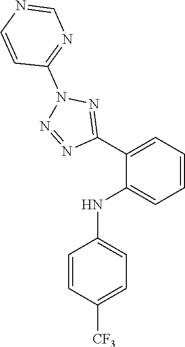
C1(C2=NN(C3=NC=NC=C3)N=N2)=CC=CC=C1NC1=CC=C([CF3])C=C1
